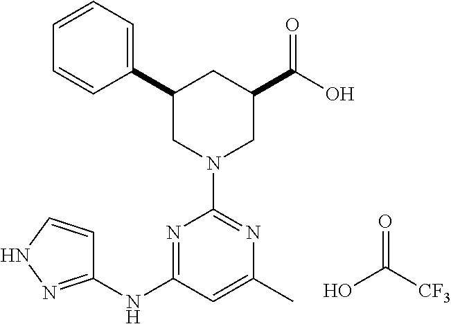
C1(C2=CC=CC=C2)CN(C2=NC(C)=CC(NC3=NNC=C3)=N2)CC(C(O)=O)C1.O=C(O)[CF3]
